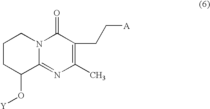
C1CC(O[Y])C2=NC(C)=C(CC[A])C(=O)N2C1
